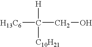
[H13C6]C(CO)([H])[C10H21]
